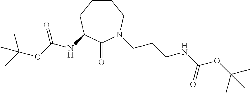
C1CCC(NC(OC(C)(C)C)=O)C(=O)N(CCCNC(OC(C)(C)C)=O)C1
